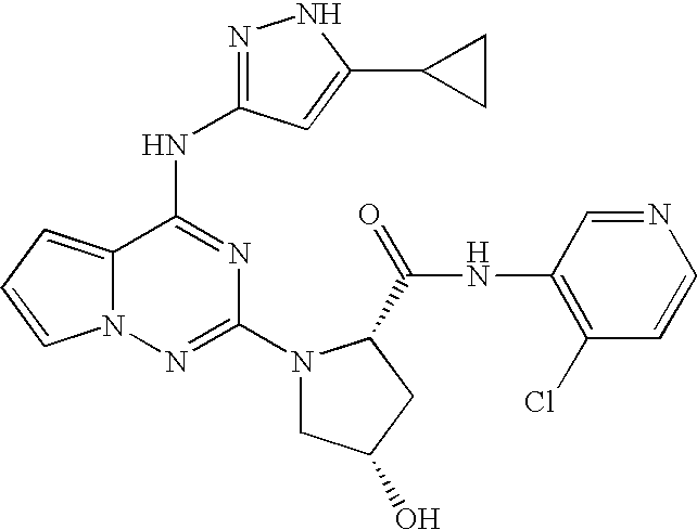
N1=C(NC2=NC(N3CC(O)CC3C(=O)NC3=C(Cl)C=CN=C3)=NN3C2=CC=C3)C=C(C2CC2)N1
